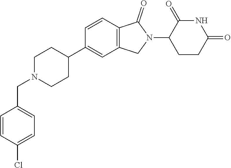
C1N(CC2=CC=C(Cl)C=C2)CCC(C2=CC3=C(C=C2)C(=O)N(C2CCC(=O)NC2=O)C3)C1
